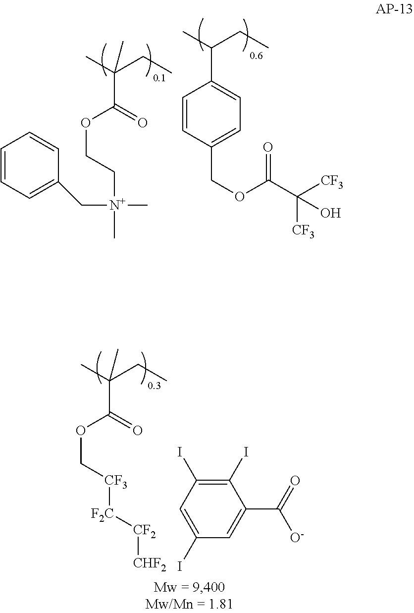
CC(CC)C1=CC=C(COC(C([CF3])([CF3])O)=O)C=C1.CC(CC)(C(OCC[N+](C)(CC1=CC=CC=C1)C)=O)C.CC(CC)(C(OC[CF3][F2C][CF2][CHF2])=O)C.C1(I)=C(I)C=C(I)C=C1C(=O)[O-]
